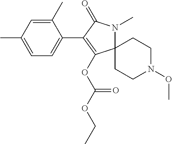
C12(N(C)C(=O)C(C3=CC=C(C)C=C3C)=C1OC(OCC)=O)CCN(OC)CC2
